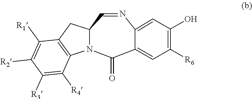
N1=CC2N(C(=O)C3=CC([R6])=C(O)C=C13)C1=C(C2)C([R1])=C([R2])C([R3])=C1[R4]
